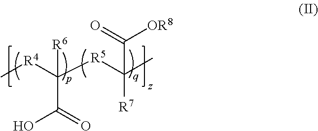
C[R4]C([R5]C(C)([R7])C(=O)[OR8])(C(=O)O)[R6]
